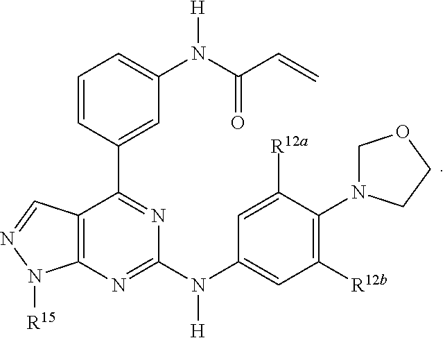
C1([R12b])=C(N2COCC2)C([R12a])=CC(N(C2=NC3=C(C(C4=CC(N([H])C(C=C)=O)=CC=C4)=N2)C=NN3[R15])[H])=C1
